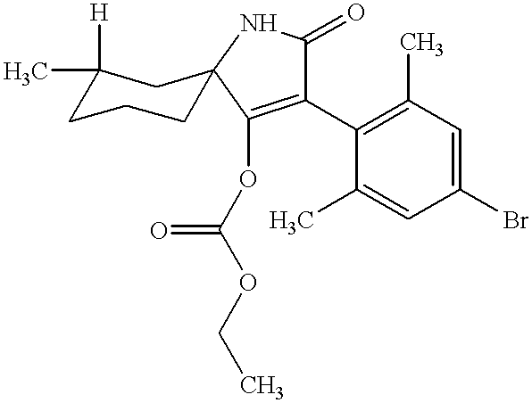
CC1([H])CCCC2(C1)NC(=O)C(C1=C(C)C=C(Br)C=C1C)=C2OC(OCC)=O
